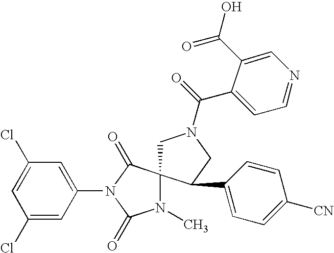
C1N(C(=O)C2=CC=NC=C2C(O)=O)CC(C2=CC=C([CN])C=C2)C12N(C)C(=O)N(C1=CC(Cl)=CC(Cl)=C1)C2=O
